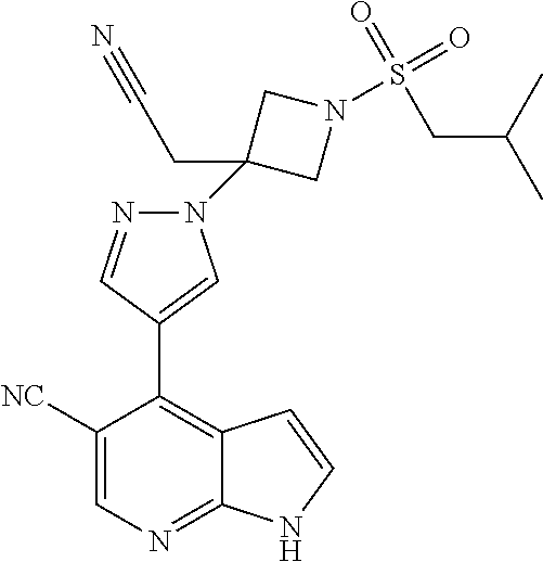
N1(C2(CC#N)CN(S(=O)(CC(C)C)=O)C2)N=CC(C2=C3C(=NC=C2[NC])NC=C3)=C1
